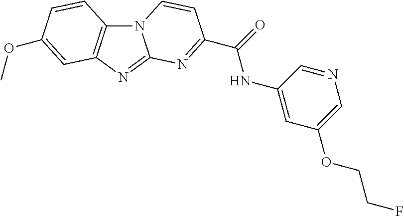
N12C3=C(N=C1N=C(C(=O)NC1=CC(OCCF)=CN=C1)C=C2)C=C(OC)C=C3
